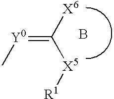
C[Y0]=C([X5][R1])[X6].B
